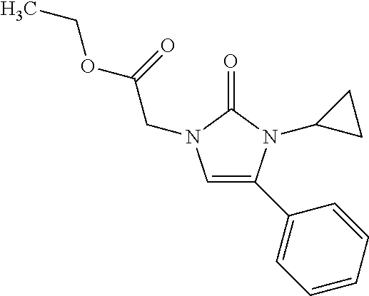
C1=C(C2=CC=CC=C2)N(C2CC2)C(=O)N1CC(=O)OCC
